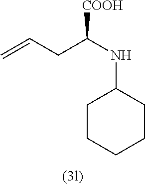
C=CCC(NC1CCCCC1)[COOH]
